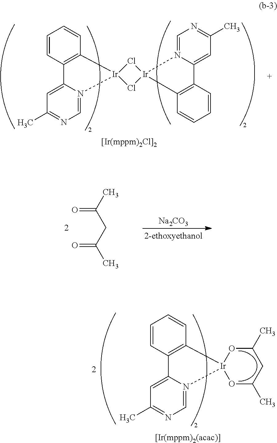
Cl1[Ir]2(Cl[Ir]13C1=C(C=CC=C1)C1=CC(C)=NC=N13)C1=C(C=CC=C1)C1=CC(C)=NC=N12.CC(CC(C)=O)=O.[Na2CO3].C1=CC2=C(C=C1)[Ir]1(N3=CN=C(C)C=C23)OC(C)CC(C)O1
